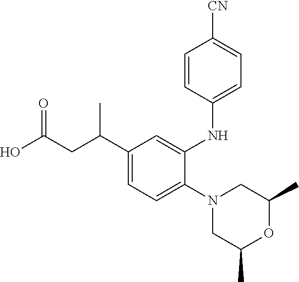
N1(C2=CC=C(C(CC(O)=O)C)C=C2NC2=CC=C([CN])C=C2)CC(C)OC(C)C1
